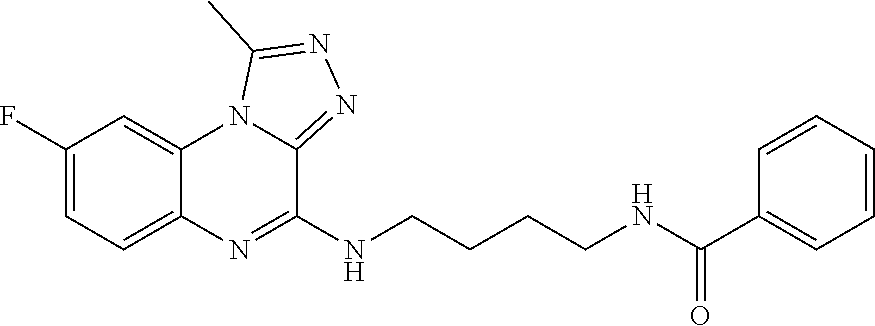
C1(F)=CC=C2C(=C1)N1C(=NN=C1C)C(NCCCCNC(C1=CC=CC=C1)=O)=N2
